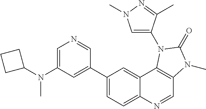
C1=C(N(C2CCC2)C)C=C(C2=CC=C3C(=C2)C2=C(C=N3)N(C)C(=O)N2C2=CN(C)N=C2C)C=N1
